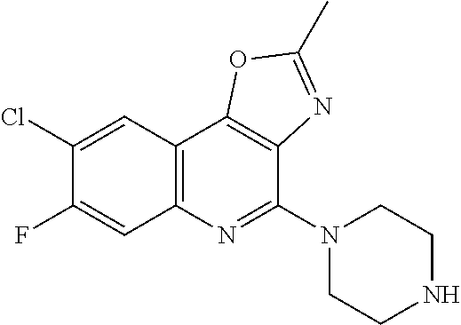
C1(Cl)=CC2=C(C=C1F)N=C(N1CCNCC1)C1=C2OC(C)=N1
